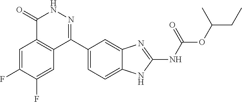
O(C(CC)C)C(=O)NC1=NC2=CC(C3=NNC(=O)C4=C3C=C(F)C(F)=C4)=CC=C2N1
